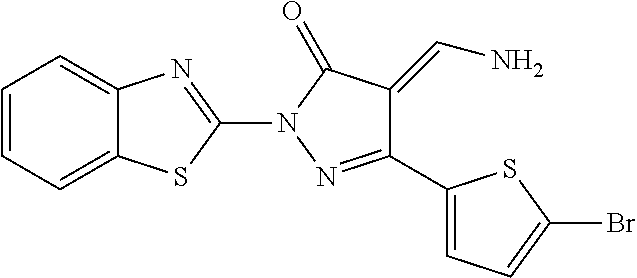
C1=CC=C2C(=C1)N=C(N1N=C(C3=CC=C(Br)S3)C(=CN)C1=O)S2
